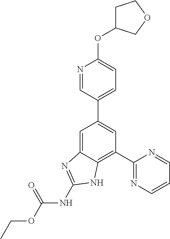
C1=C2C(=C(C3=NC=CC=N3)C=C1C1=CC=C(OC3CCOC3)N=C1)NC(NC(=O)OCC)=N2
